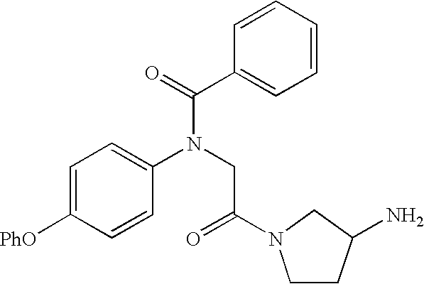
C1=C([PhO])C=CC(N(CC(=O)N2CCC(N)C2)C(C2=CC=CC=C2)=O)=C1
